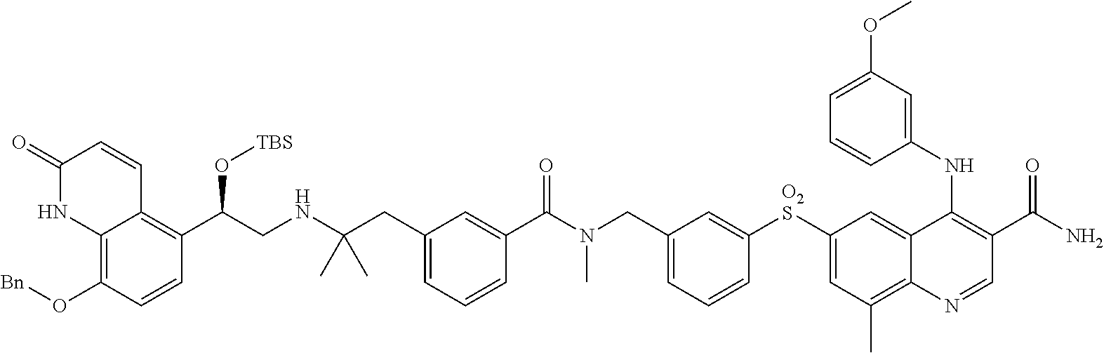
C1=C(CN(C(C2=CC(CC(NCC(C3=C4C(=C(O[Bn])C=C3)NC(=O)C=C4)O[TBS])(C)C)=CC=C2)=O)C)C=C([O2S]C2=CC(C)=C3C(=C2)C(NC2=CC(OC)=CC=C2)=C(C(N)=O)C=N3)C=C1
